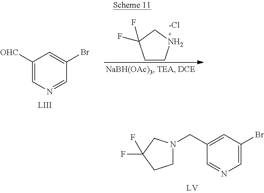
C1N(CC2=CC(Br)=CN=C2)CC(F)(F)C1.C1([OHC])=CN=CC(Br)=C1.C1CNCC1(F)F.[-Cl]
